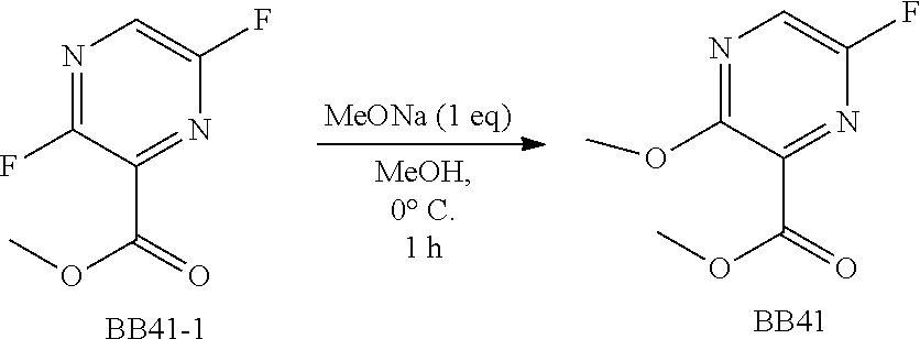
N1=C(F)C(C(=O)OC)=NC(F)=C1.[BB41-1].N1=C(OC)C(C(=O)OC)=NC(F)=C1.[BB41]
